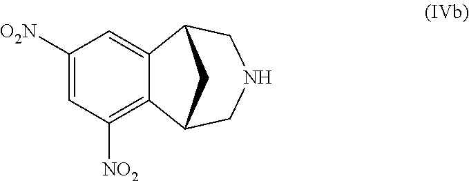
C1([O2N])=CC([NO2])=C2C(=C1)C1CNCC2C1
